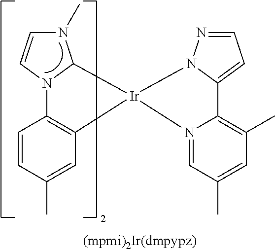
C1=CC(C)=CC2=C1N1C(N(C)C=C1)[Ir]21N2=CC(C)=CC(C)=C2C2=CC=NN21
